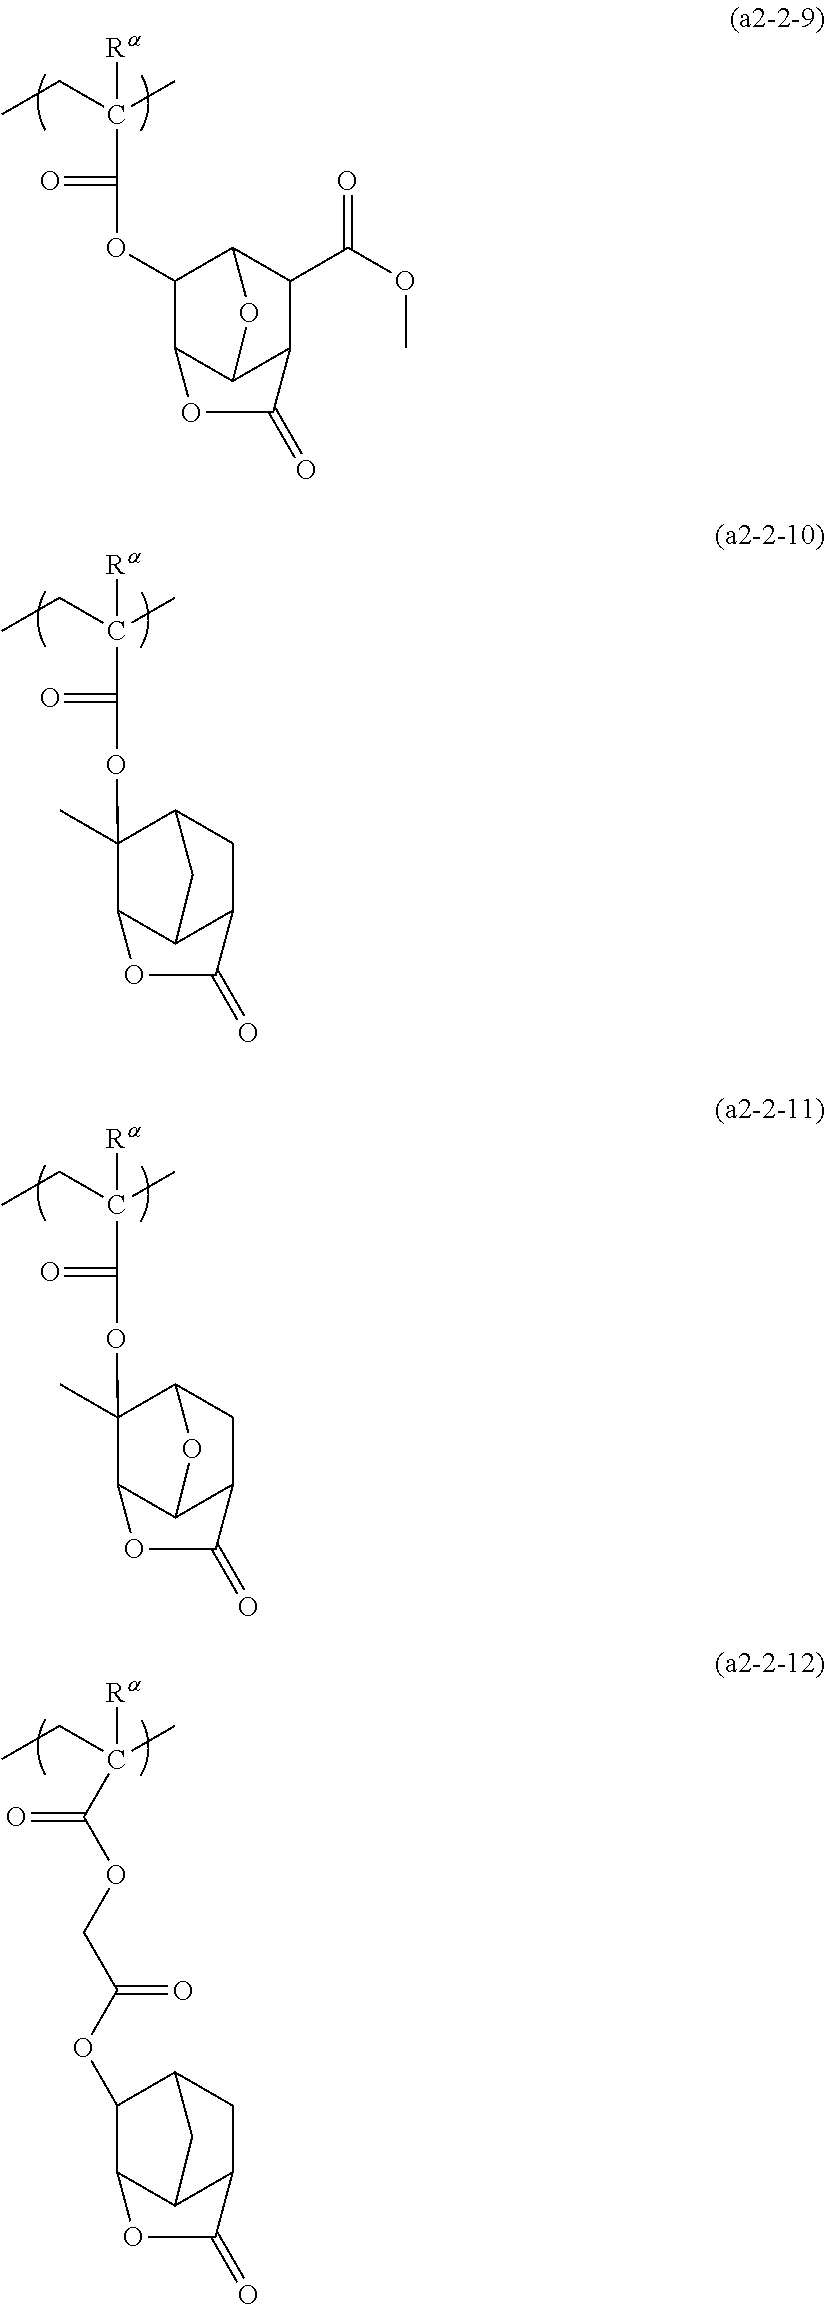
CCC(C)([Ra])C(OC1(C)C2C3C(CC1C3)C(=O)O2)=O.CCC(C)([Ra])C(OC1(C)C2C3C(CC1O3)C(=O)O2)=O.CCC(C)([Ra])C(OC1C2C3C(C(C(OC)=O)C1O3)C(=O)O2)=O.CCC(C)([Ra])C(OCC(OC1C2C3C(CC1C3)C(=O)O2)=O)=O
